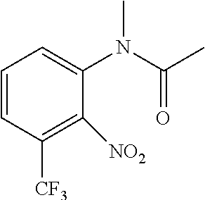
C1=CC([CF3])=C([NO2])C(N(C(C)=O)C)=C1
